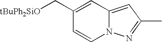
N12C(=CC(C)=N1)C=C(C[tBuPh2SiO])C=C2
